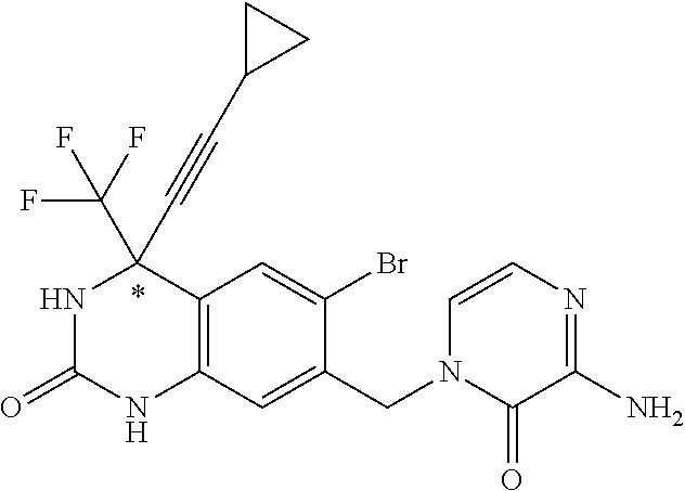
N1C(=O)NC2=C(C1(C#CC1CC1)C(F)(F)F)C=C(Br)C(CN1C(=O)C(N)=NC=C1)=C2
